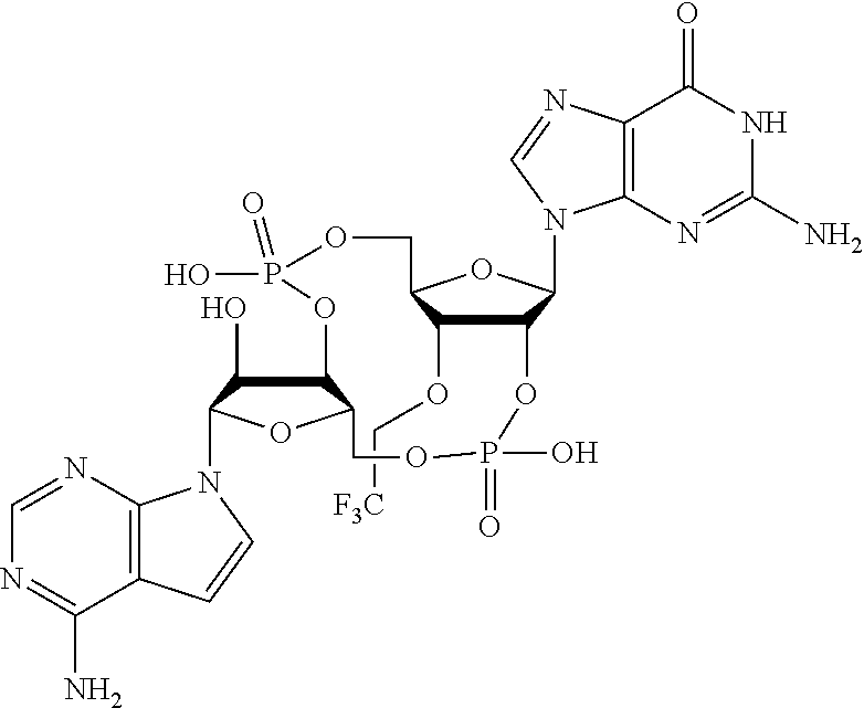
C12=C(N=CN=C1N)N(C1C(O)C3C(O1)COP(O)(=O)OC1C(N4C5=C(C(=O)NC(N)=N5)N=C4)OC(COP(=O)(O)O3)C1OC[F3C])C=C2
